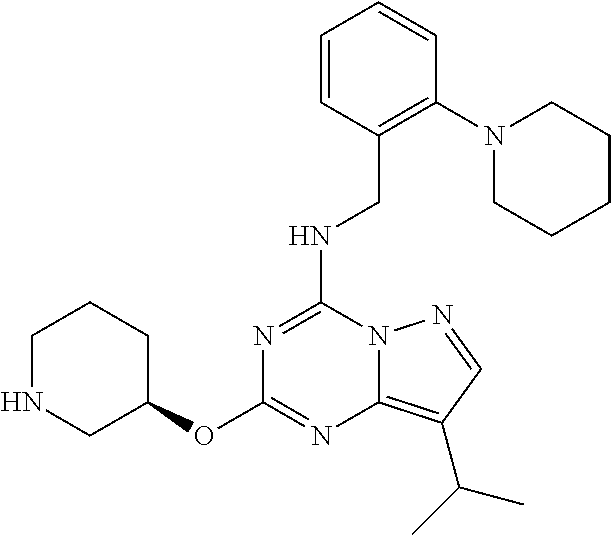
C(C1=C(N2CCCCC2)C=CC=C1)NC1=NC(OC2CCCNC2)=NC2=C(C(C)C)C=NN12
